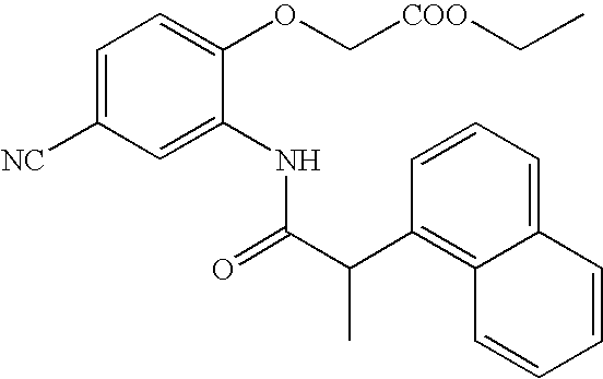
C1=CC=C2C(=C1C(C(=O)NC1=CC([NC])=CC=C1OC[COO]CC)C)C=CC=C2
